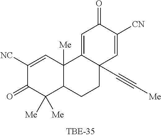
C1([NC])=CC2([Me])C(C([Me])([Me])C1=O)CCC1(C#C[Me])C2=CC(=O)C([CN])=C1
